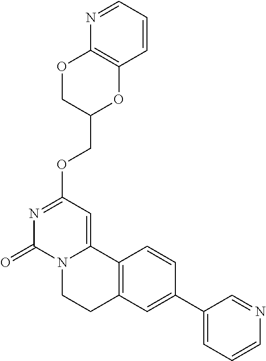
N1=C(OCC2OC3=C(OC2)N=CC=C3)C=C2N(C1=O)CCC1=C2C=CC(C2=CC=CN=C2)=C1
